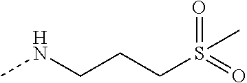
CNCCCS(=O)(=O)C
